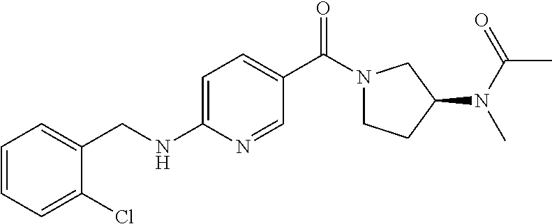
C1=CC=C(Cl)C(CNC2=CC=C(C(N3CCC(N(C(=O)C)C)C3)=O)C=N2)=C1
